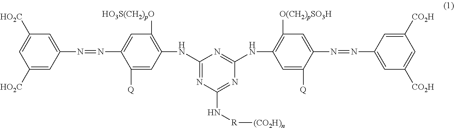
C1([HO2C])=CC(N=NC2=CC([HO3S(CH2)pO])=C(NC3=NC(N[R][(CO2H)n])=NC(NC4=C([O(CH2)pSO3H])C=C(N=NC5=CC([CO2H])=CC([CO2H])=C5)C([Q])=C4)=N3)C=C2[Q])=CC([HO2C])=C1
